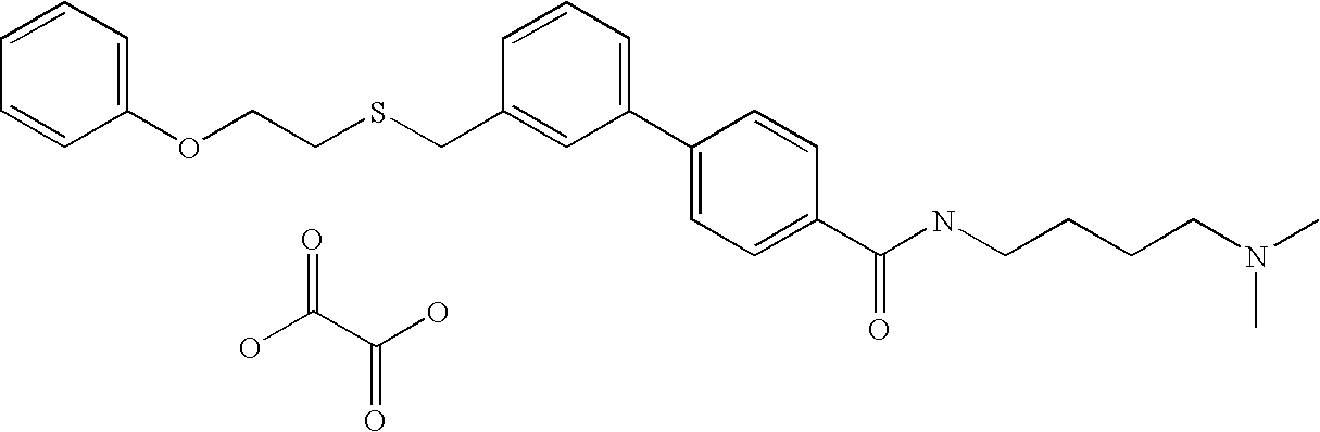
C1(OCCSCC2=CC(C3=CC=C(C(NCCCCN(C)C)=O)C=C3)=CC=C2)=CC=CC=C1.OC(C(O)=O)=O
